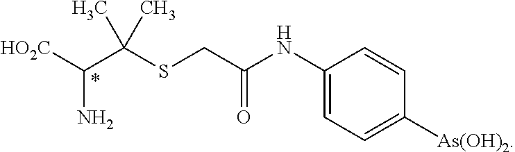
C1(NC(CSC(C([HO2C])N)(C)C)=O)=CC=C([As(OH)2])C=C1
